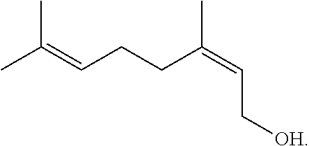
CC(=CCCC(=CC[OH])C)C
